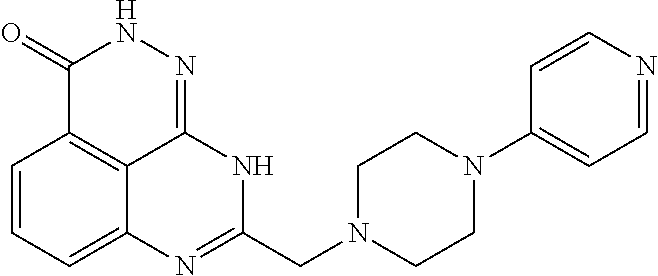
C1=CC=C2C3=C1C(=O)NN=C3NC(CN1CCN(C3=CC=NC=C3)CC1)=N2
